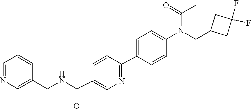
C1(CN(C2=CC=C(C3=NC=C(C(NCC4=CN=CC=C4)=O)C=C3)C=C2)C(=O)C)CC(F)(F)C1
